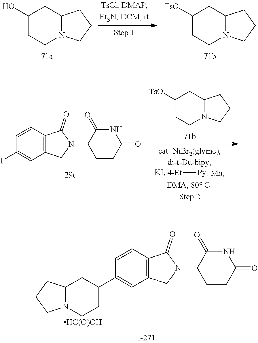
C1(O)CCN2C(C1)CCC2.C1([TsO])CCN2C(C1)CCC2.C1(I)=CC2=C(C=C1)C(=O)N(C1CCC(=O)NC1=O)C2.C1([TsO])CCN2C(C1)CCC2.[4-Et][Py].C12N(CCC(C3=CC4=C(C=C3)C(=O)N(C3CCC(=O)NC3=O)C4)C1)CCC2.[HC(O)OH]
